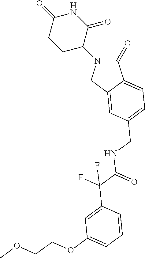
C1(=O)N(C2CCC(=O)NC2=O)CC2=CC(CNC(C(C3=CC(OCCOC)=CC=C3)(F)F)=O)=CC=C12
